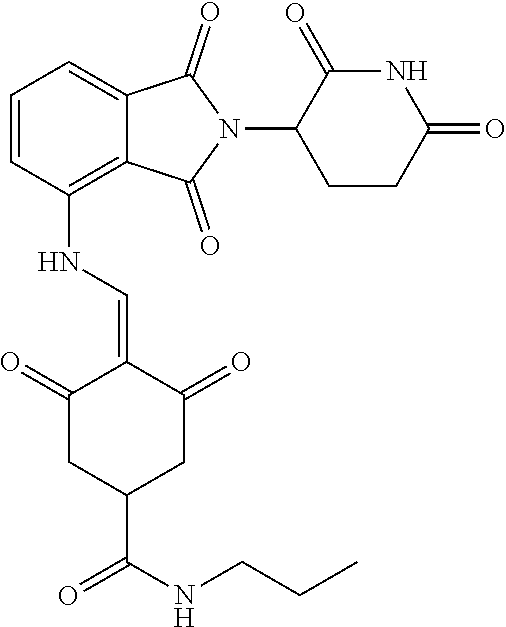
N(C1=C2C(=CC=C1)C(=O)N(C1CCC(=O)NC1=O)C2=O)C=C1C(=O)CC(C(NCCC)=O)CC1=O
